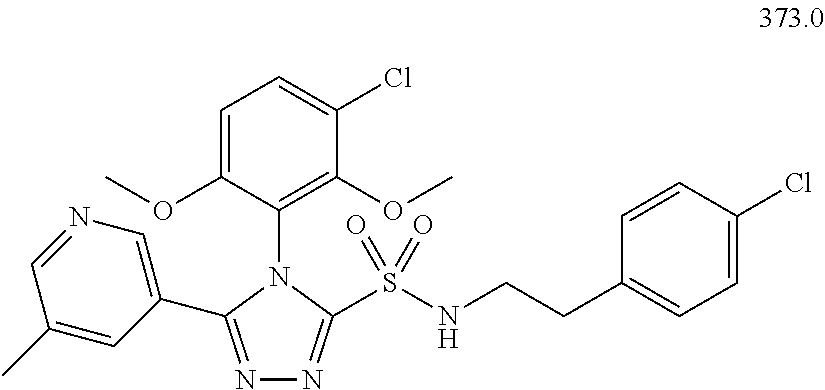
C1=C(OC)C(N2C(C3=CN=CC(C)=C3)=NN=C2S(NCCC2=CC=C(Cl)C=C2)(=O)=O)=C(OC)C(Cl)=C1
